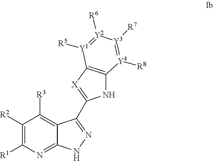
C1([R2])=C([R1])N=C2C(=C1[R3])C(C1=[X]C3=C(N1)[Y4]([R8])=[Y3]([R7])[Y2]([R6])=[Y1]3[R5])=NN2
